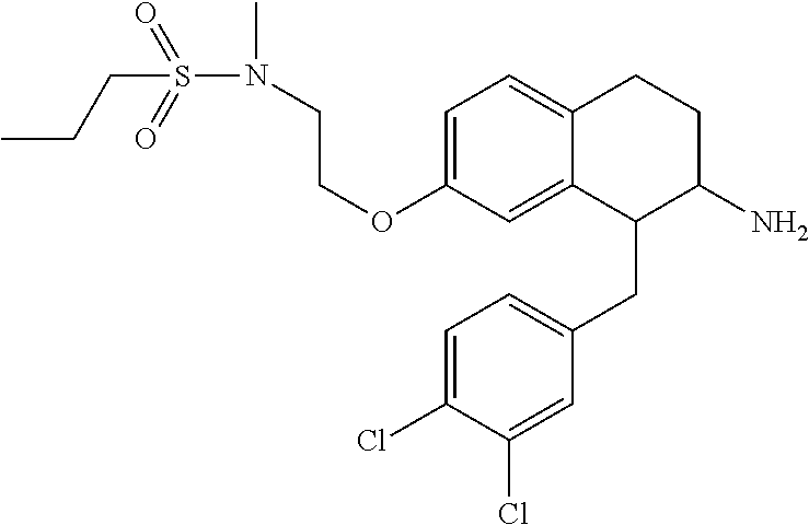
C1=C(OCCN(S(=O)(=O)CCC)C)C=C2C(=C1)CCC(N)C2CC1=CC=C(Cl)C(Cl)=C1
